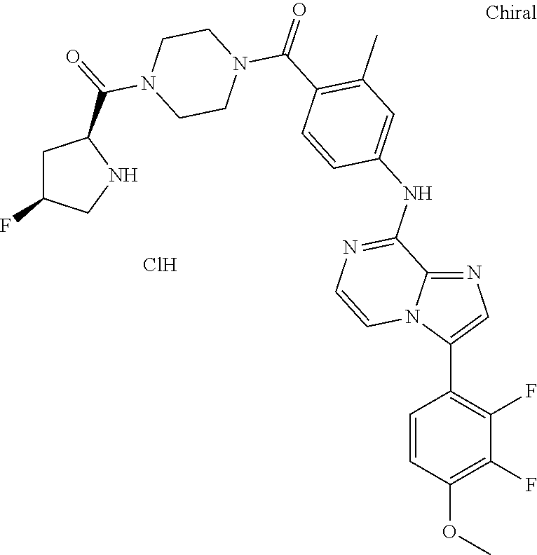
C1=CC(C(N2CCN(C(=O)C3NCC(F)C3)CC2)=O)=C(C)C=C1NC1=NC=CN2C1=NC=C2C1=C(F)C(F)=C(OC)C=C1.Cl
